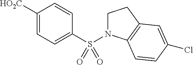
C1([HO2C])=CC=C(S(N2CCC3=C2C=CC(Cl)=C3)(=O)=O)C=C1
